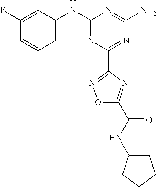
C1(F)=CC(NC2=NC(C3=NOC(C(NC4CCCC4)=O)=N3)=NC(N)=N2)=CC=C1
